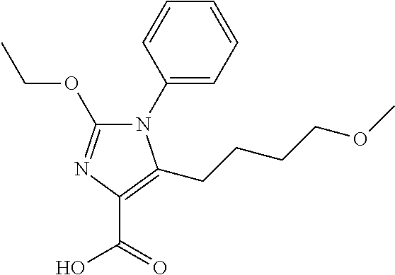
N1(C2=CC=CC=C2)C(OCC)=NC(C(=O)O)=C1CCCCOC
